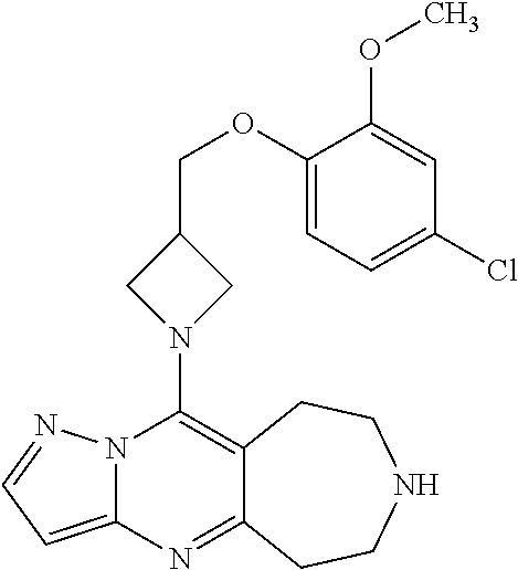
N12C(=CC=N1)N=C1C(=C2N2CC(COC3=CC=C(Cl)C=C3OC)C2)CCNCC1
